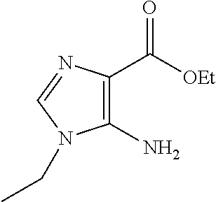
C1(N)=C(C([OEt])=O)N=CN1CC
